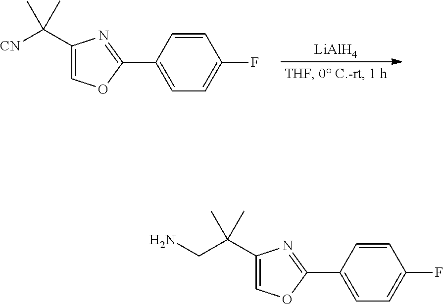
[LiAlH4].C1(C([CN])(C)C)=COC(C2=CC=C(F)C=C2)=N1.C1(C(CN)(C)C)=COC(C2=CC=C(F)C=C2)=N1
